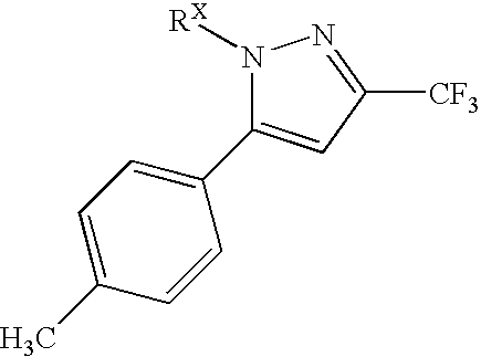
N1([RX])C(C2=CC=C(C)C=C2)=CC([CF3])=N1
